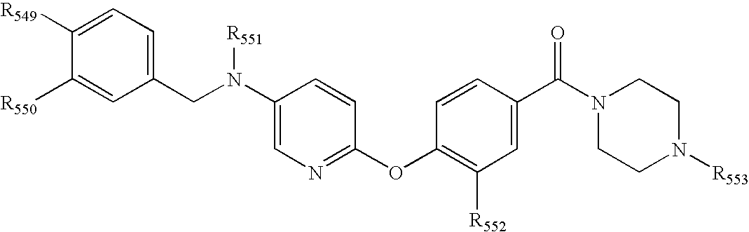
C1([R549])=CC=C(CN(C2=CN=C(OC3=C([R552])C=C(C(N4CCN([R553])CC4)=O)C=C3)C=C2)[R551])C=C1[R550]
